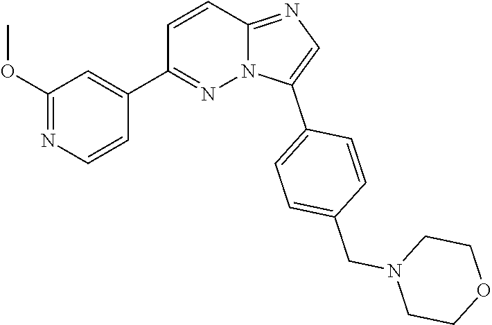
C1=C(C2=CC=C(CN3CCOCC3)C=C2)N2C(=N1)C=CC(C1=CC(OC)=NC=C1)=N2
